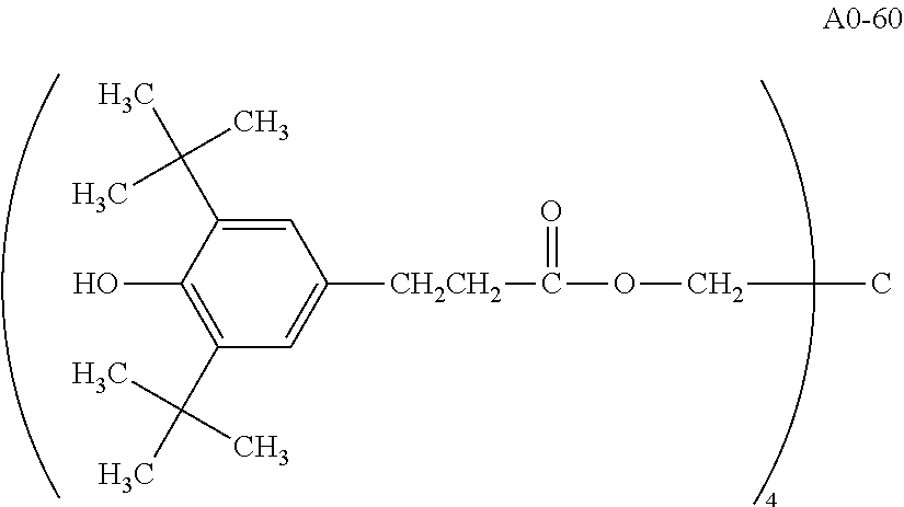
C1=C(C(C)(C)C)C(O)=C(C(C)(C)C)C=C1[CH2CH2]C(OCC)=O
